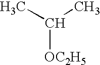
C([OC2H5])(C)C
